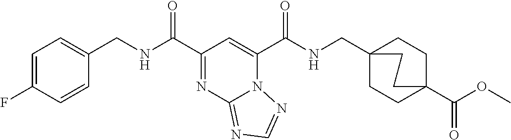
C1=C(F)C=CC(CNC(C2=NC3=NC=NN3C(C(NCC34CCC(C(OC)=O)(CC3)CC4)=O)=C2)=O)=C1
